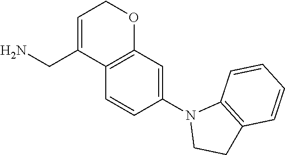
C1=CC(N2CCC3=C2C=CC=C3)=CC2=C1C(CN)=CCO2
